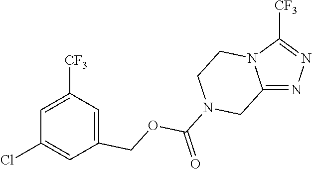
C1=C(COC(N2CCN3C(=NN=C3[CF3])C2)=O)C=C(Cl)C=C1[CF3]
